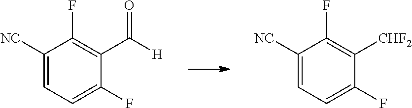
C1([NC])=CC=C(F)C([CHF2])=C1F.C1([NC])=CC=C(F)C(C(=O)[H])=C1F
